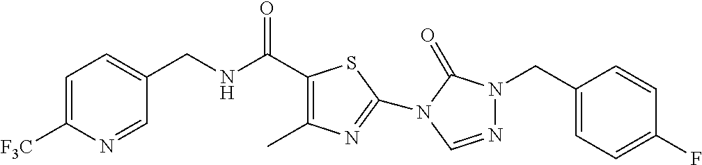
C1=C([F3C])N=CC(CNC(C2=C(C)N=C(N3C(=O)N(CC4=CC=C(F)C=C4)N=C3)S2)=O)=C1
